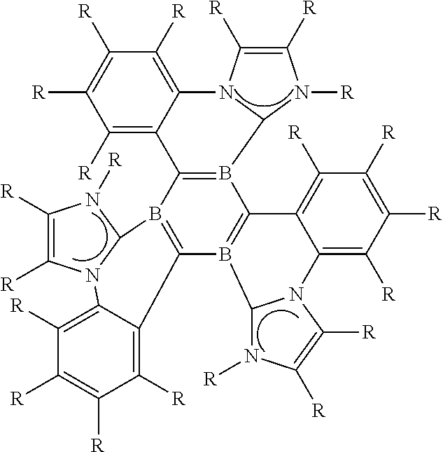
[R]C1=C([R])C([R])=C2C(=C1[R])C1=B(C3N2C([R])=C([R])N3[R])C2=B(C3=B1C1N(C4=C([R])C([R])=C([R])C([R])=C34)C([R])=C([R])N1[R])C1N([R])C([R])=C([R])N1C1=C([R])C([R])=C([R])C([R])=C21
